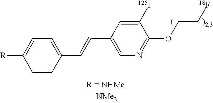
C1=CC(C=CC2=CN=C(OCC[18F])C([125I])=C2)=CC=C1[R]
